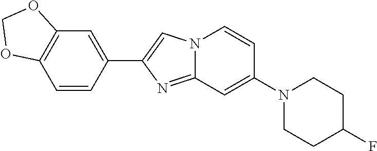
C1(C2=CN3C(=N2)C=C(N2CCC(F)CC2)C=C3)=CC2=C(C=C1)OCO2
